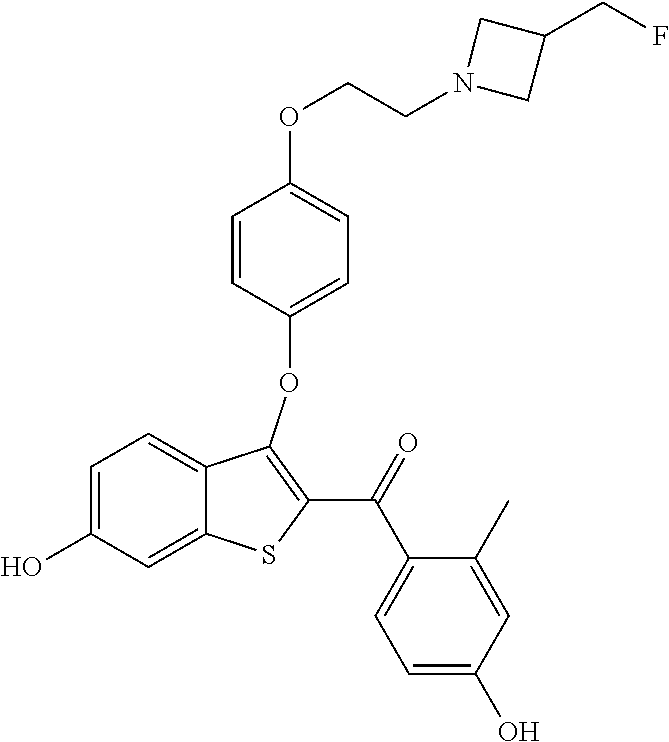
C1=C(O)C=C2C(=C1)C(OC1=CC=C(OCCN3CC(CF)C3)C=C1)=C(C(=O)C1=CC=C(O)C=C1C)S2
